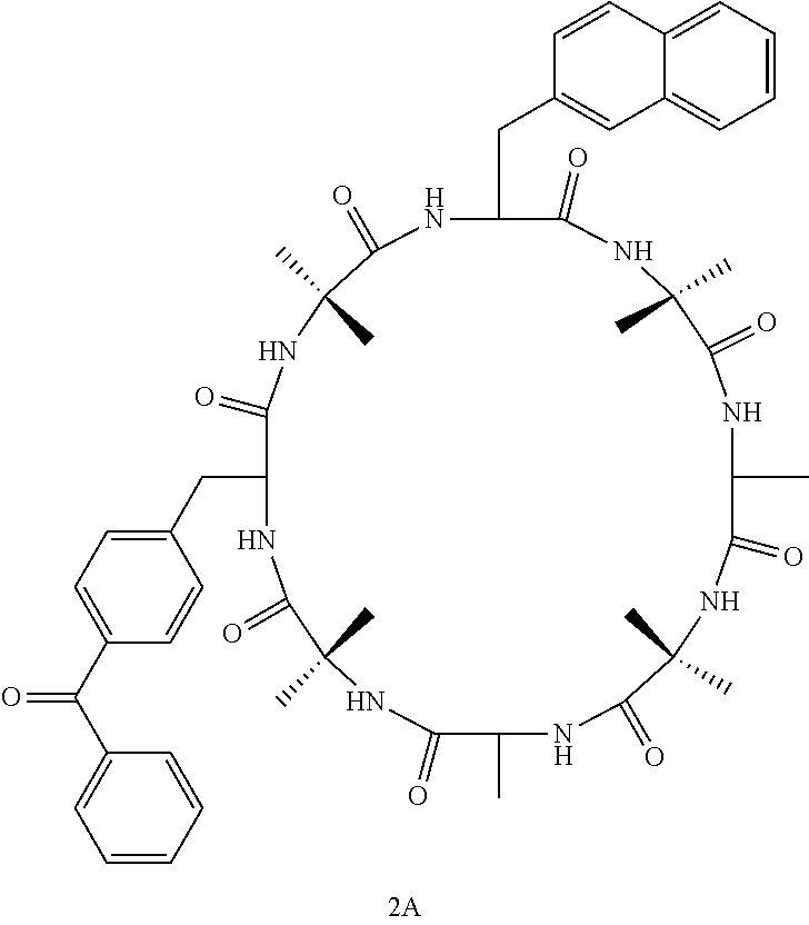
N1C(CC2=CC3=CC=CC=C3C=C2)C(=O)NC(C)(C)C(=O)NC(C)C(=O)NC(C)(C)C(=O)NC(C)C(=O)NC(C)(C)C(=O)NC(CC2=CC=C(C(C3=CC=CC=C3)=O)C=C2)C(=O)NC(C)(C)C1=O
